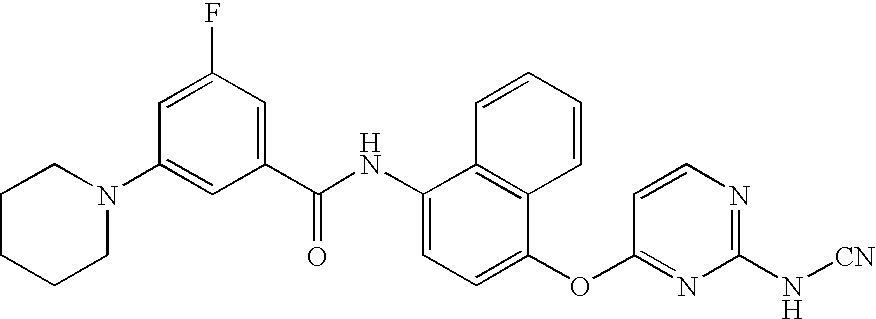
N1(C2=CC(C(NC3=CC=C(OC4=NC(N[CN])=NC=C4)C4=C3C=CC=C4)=O)=CC(F)=C2)CCCCC1
